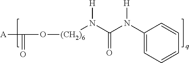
O([(CH2)6]N(C(N(C1=CC=CC=C1)[H])=O)[H])C(=O)[A]
